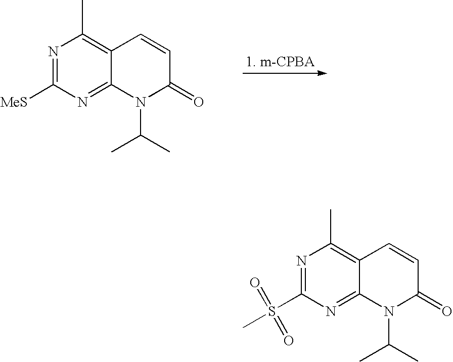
N1=C([MeS])N=C2C(=C1C)C=CC(=O)N2C(C)C.N1=C(S(C)(=O)=O)N=C2C(=C1C)C=CC(=O)N2C(C)C
